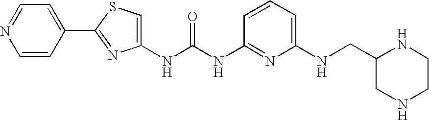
C(NC1=NC(NCC2NCCNC2)=CC=C1)(=O)NC1=CSC(C2=CC=NC=C2)=N1
